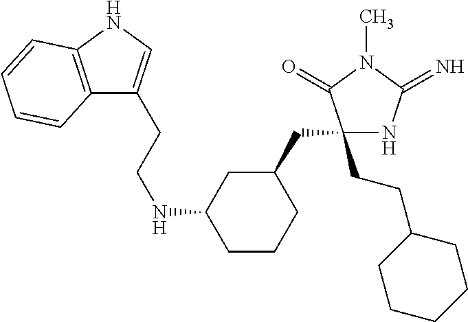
C1(CCC2CCCCC2)(CC2CC(NCCC3=CNC4=C3C=CC=C4)CCC2)NC(=N)N(C)C1=O
